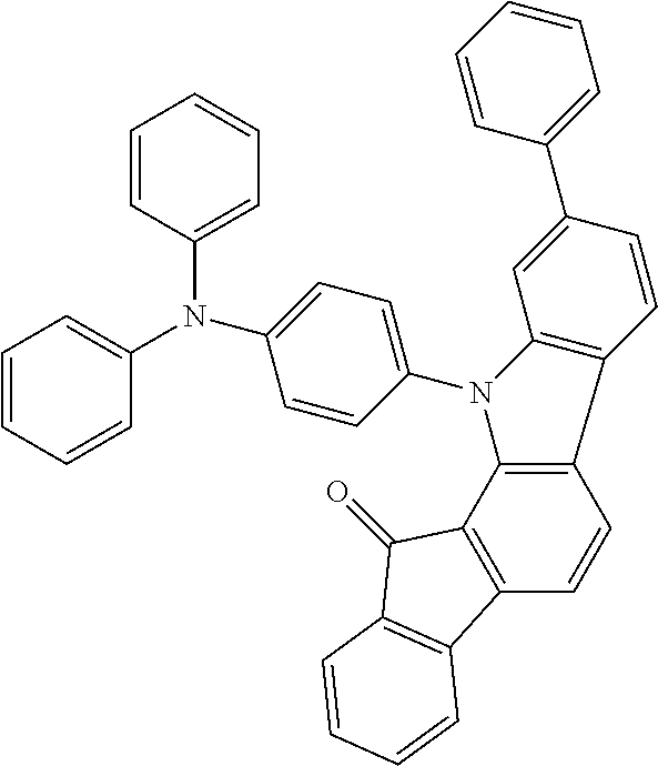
C1=CC(N(C2=CC=C(N3C4=C(C=CC5=C4C(=O)C4=C5C=CC=C4)C4=C3C=C(C3=CC=CC=C3)C=C4)C=C2)C2=CC=CC=C2)=CC=C1
